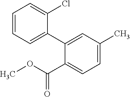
C1=CC=C(C2=CC(C)=CC=C2C(=O)OC)C(Cl)=C1
